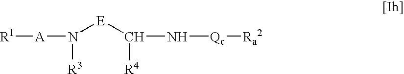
N([E]C(N[Qc][Ra2])[R4])([A][R1])[R3]
